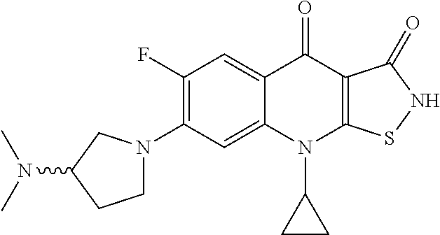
C12=CC(N3CCC(N(C)C)C3)=C(F)C=C1C(=O)C1=C(N2C2CC2)SNC1=O
